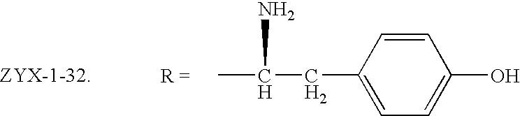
CC(CC1=CC=C(O)C=C1)N
